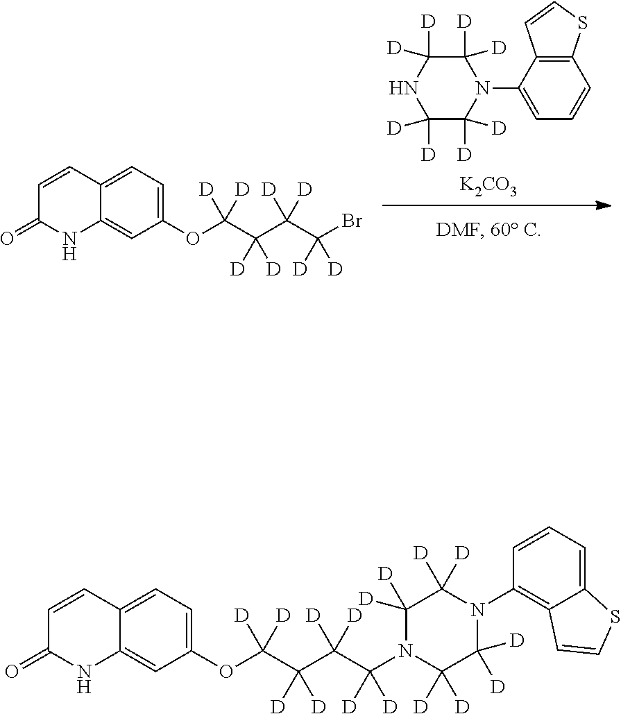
C1([D])([D])C([D])([D])NC([D])([D])C([D])([D])N1C1=CC=CC2=C1C=CS2.[K2CO3].C1=C2C(=CC(OC(C([D])([D])C(C(Br)([D])[D])([D])[D])([D])[D])=C1)NC(=O)C=C2.C1=C2C(=CC(OC(C([D])([D])C(C(N3C([D])([D])C([D])([D])N(C4=C5C(=CC=C4)SC=C5)C([D])([D])C3([D])[D])([D])[D])([D])[D])([D])[D])=C1)NC(=O)C=C2
